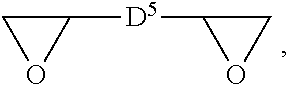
C1([D5]C2CO2)CO1
